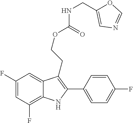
C1(F)=C2C(=CC(F)=C1)C(CCOC(=O)NCC1=CN=CO1)=C(C1=CC=C(F)C=C1)N2
